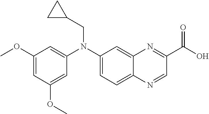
C1(OC)=CC(OC)=CC(N(C2=CC=C3C(=C2)N=C(C(O)=O)C=N3)CC2CC2)=C1
